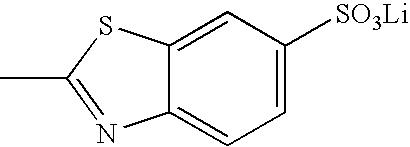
CC1=NC2=CC=C([SO3Li])C=C2S1
